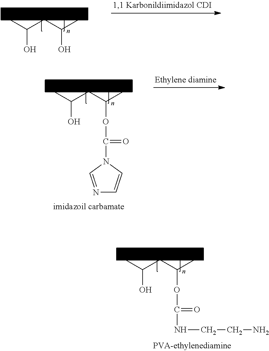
CC(CC(C)OC(=O)NCCN)O.CC(CC(C)O)O.CC(CC(C)OC(=O)N1C=NC=C1)O
